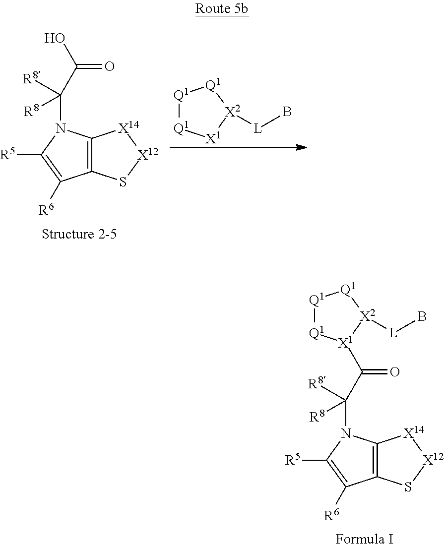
C12=C(C([R6])=C([R5])N1C(C(=O)[X1]1[Q1][Q1][Q1][X2]1[L]B)([R8])[R8])S[X12][X14]2.[Q1]1[Q1][X1][X2]([L]B)[Q1]1.C12=C(C([R6])=C([R5])N1C(C(=O)O)([R8])[R8])S[X12][X14]2
